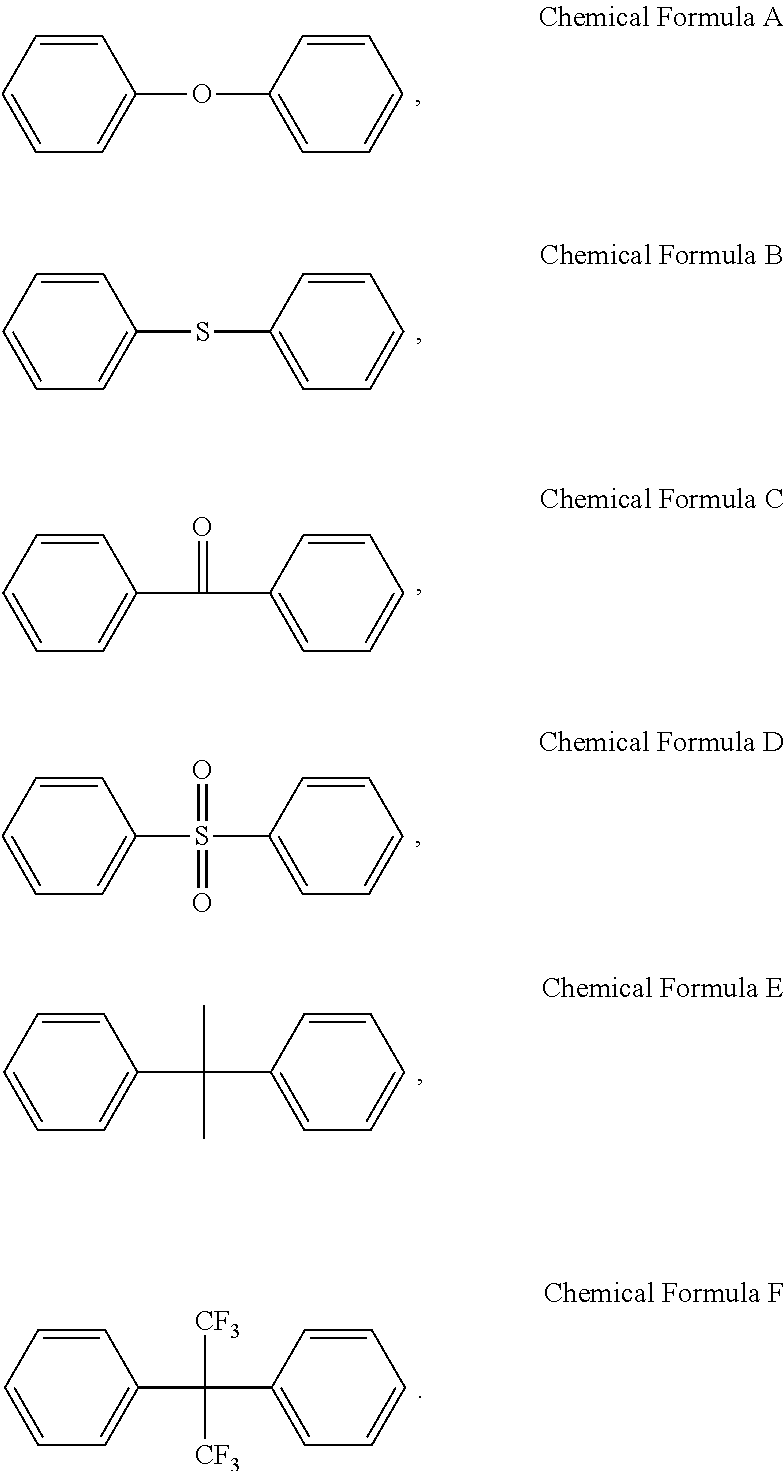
C1=CC=CC=C1OC1=CC=CC=C1.C1=CC=CC=C1SC1=CC=CC=C1.C1=CC=CC=C1C(C1=CC=CC=C1)=O.C1=CC=CC=C1S(C1=CC=CC=C1)(=O)=O.C1=CC=CC=C1C(C1=CC=CC=C1)([CF3])[CF3].C1=CC=CC=C1C(C1=CC=CC=C1)(C)C
